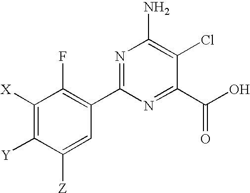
C1([X])=C([Y])C([Z])=CC(C2=NC(N)=C(Cl)C(C(=O)O)=N2)=C1F
